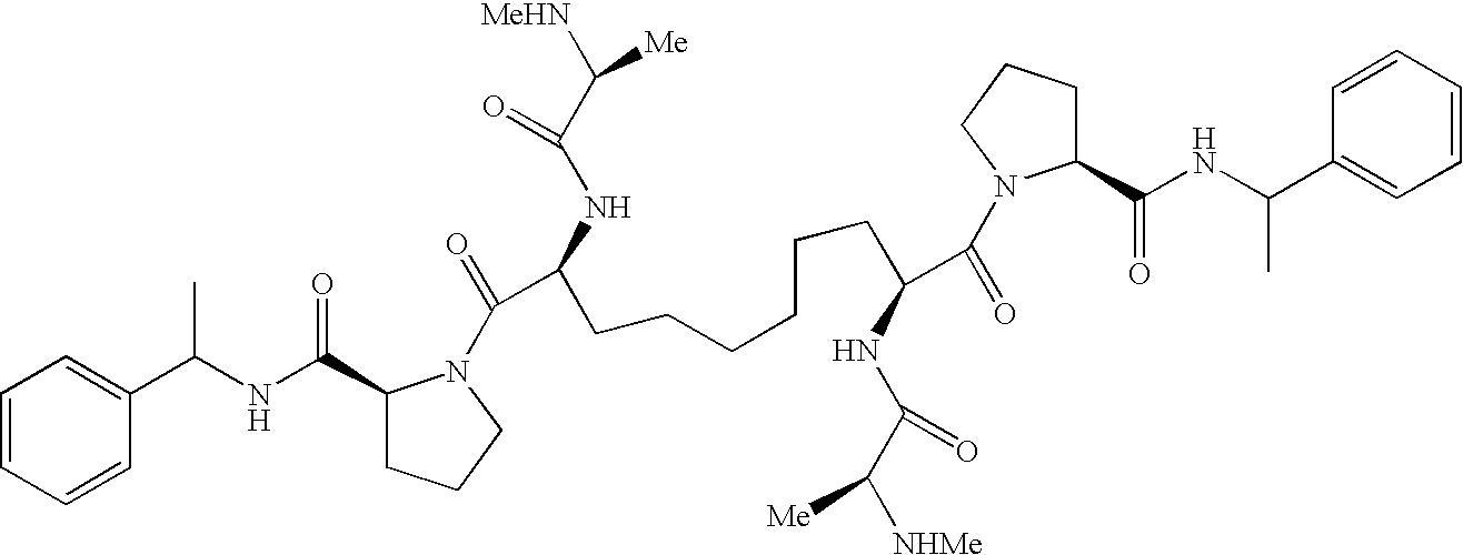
C1=CC=CC(C(NC(=O)C2CCCN2C(=O)C(NC(C([MeHN])[Me])=O)CCCCCCC(C(=O)N2C(C(NC(C3=CC=CC=C3)C)=O)CCC2)NC(=O)C([NHMe])[Me])C)=C1
